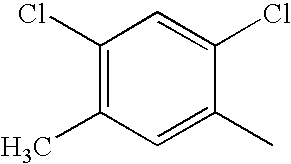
C1(Cl)=C(C)C=C(C)C(Cl)=C1
